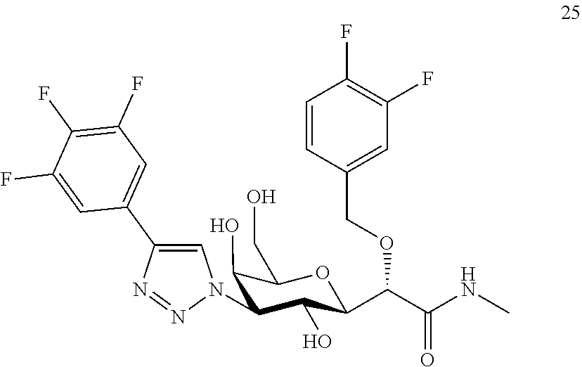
C1(O)C(CO)OC(C(C(NC)=O)OCC2=CC(F)=C(F)C=C2)C(O)C1N1C=C(C2=CC(F)=C(F)C(F)=C2)N=N1
